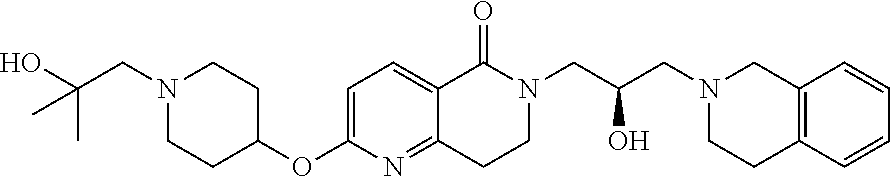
C1(OC2=CC=C3C(=N2)CCN(CC(O)CN2CCC4=C(C2)C=CC=C4)C3=O)CCN(CC(C)(O)C)CC1
